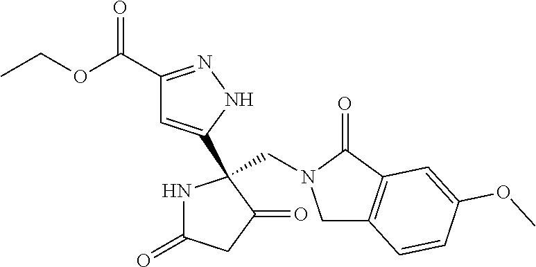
C1(C(OCC)=O)=NNC(C2(CN3CC4=C(C3=O)C=C(OC)C=C4)NC(=O)CC2=O)=C1
